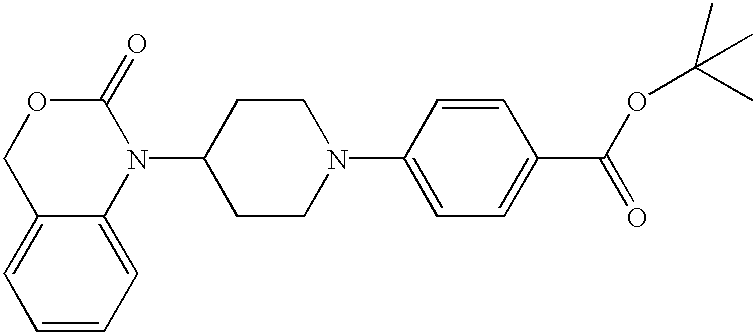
C1(N2C(=O)OCC3=CC=CC=C23)CCN(C2=CC=C(C(OC(C)(C)C)=O)C=C2)CC1
